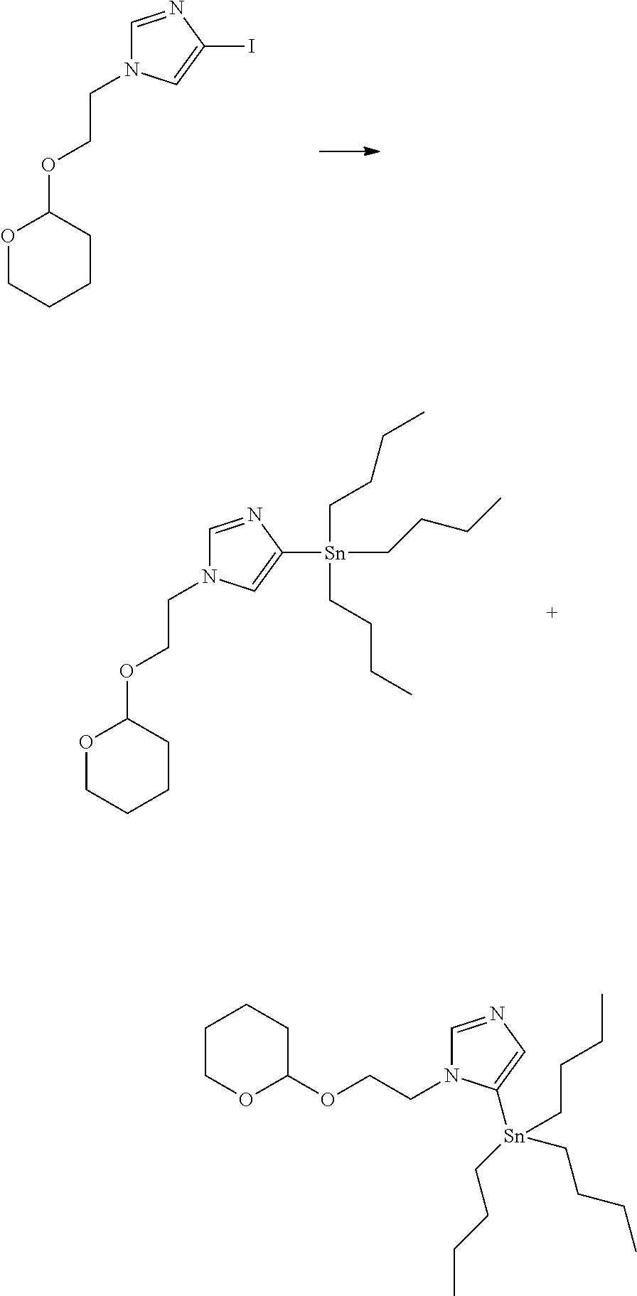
O1CCCCC1OCCN1C=NC(I)=C1.O1CCCCC1OCCN1C=NC([Sn](CCCC)(CCCC)CCCC)=C1.C1COC(OCCN2C=NC=C2[Sn](CCCC)(CCCC)CCCC)CC1
